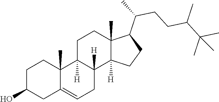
C1C(O)CC2=CCC3([H])C([H])(C2(C)C1)CCC1(C)C3([H])CCC1C(C)CCC(C(C)(C)C)C
